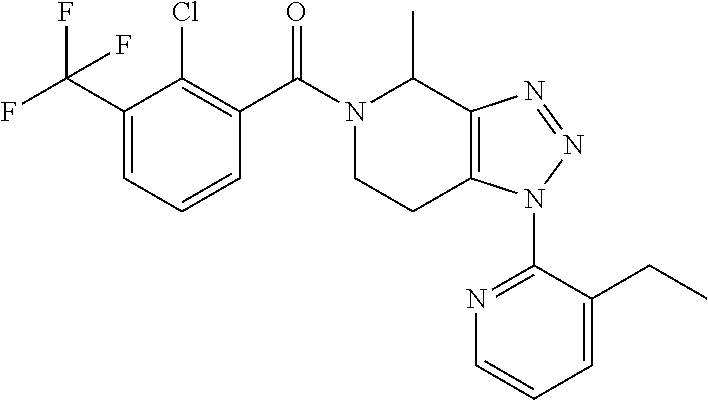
C1(C(F)(F)F)=CC=CC(C(N2CCC3=C(C2C)N=NN3C2=NC=CC=C2CC)=O)=C1Cl
